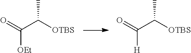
O=C(C([OTBS])C)[OEt].O=C(C([OTBS])C)[H]
